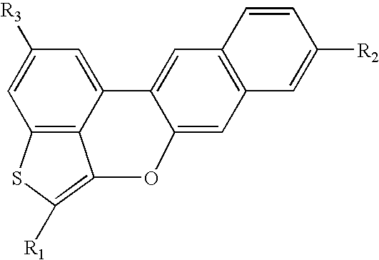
C12=C3C(=CC([R3])=C1)C1=CC4=C(C=C1OC3=C([R1])S2)C=C([R2])C=C4
